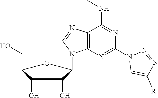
C1(O)C(CO)OC(N2C3=C(N=C2)C(NC)=NC(N2C=C([R])N=N2)=N3)C1O
